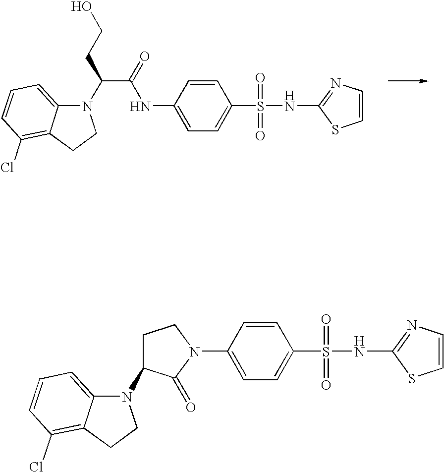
N1(C(CCO)C(=O)NC2=CC=C(S(=O)(=O)NC3=NC=CS3)C=C2)C2=CC=CC(Cl)=C2CC1.N1(C2CCN(C3=CC=C(S(=O)(=O)NC4=NC=CS4)C=C3)C2=O)C2=CC=CC(Cl)=C2CC1
